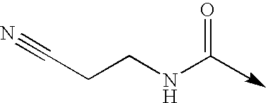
C(CCNC=O)#N
